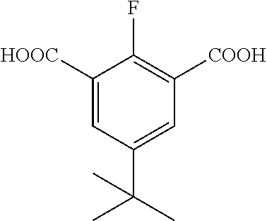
C1([HOOC])=CC(C(C)(C)C)=CC([COOH])=C1F
